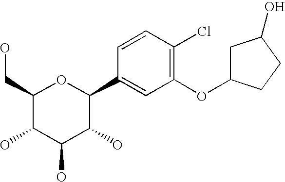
C1(CO)C(O)C(O)C(O)C(C2=CC(OC3CC(O)CC3)=C(Cl)C=C2)O1
